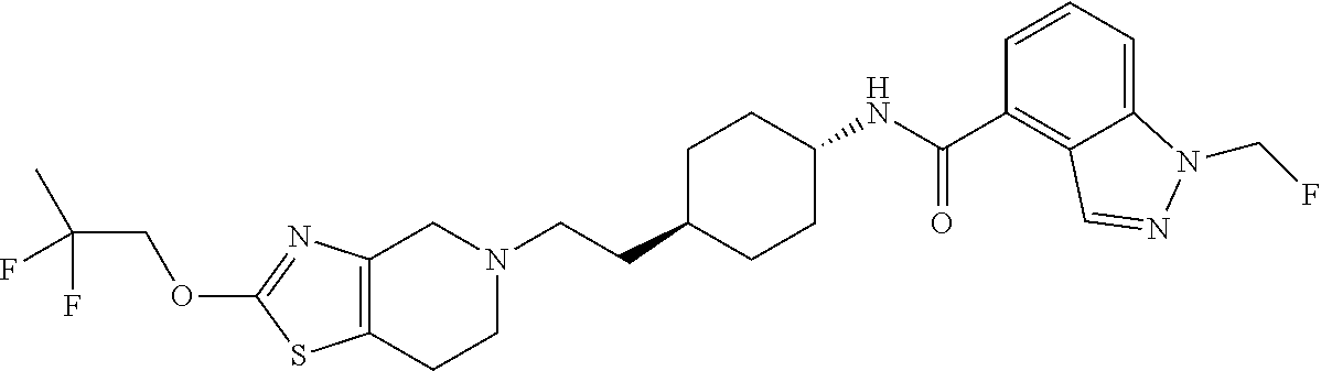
C12=C(CCN(CCC3CCC(NC(C4=C5C(=CC=C4)N(CF)N=C5)=O)CC3)C1)SC(OCC(C)(F)F)=N2
